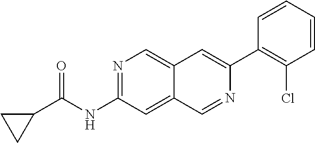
N1=C(NC(C2CC2)=O)C=C2C(=C1)C=C(C1=C(Cl)C=CC=C1)N=C2
